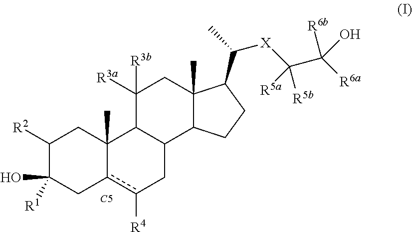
C1([R2])C(O)([R1])Cc2c([R4])CC3C(C2(C)C1)C([R3b])([R3a])CC1(C)C3CCC1C([X]C(C([R6a])([R6b])O)([R5a])[R5b])C.[C5]
